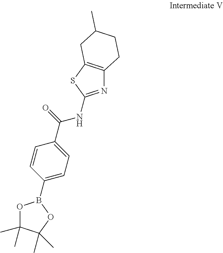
O1C(C)(C)C(C)(C)OB1C1=CC=C(C(=O)NC2=NC3=C(S2)CC(C)CC3)C=C1
